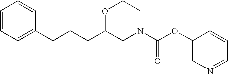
C1=CC=C(CCCC2CN(C(OC3=CN=CC=C3)=O)CCO2)C=C1
